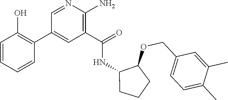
C1=NC(N)=C(C(=O)NC2C(OCC3=CC=C(C)C(C)=C3)CCC2)C=C1C1=C(O)C=CC=C1
